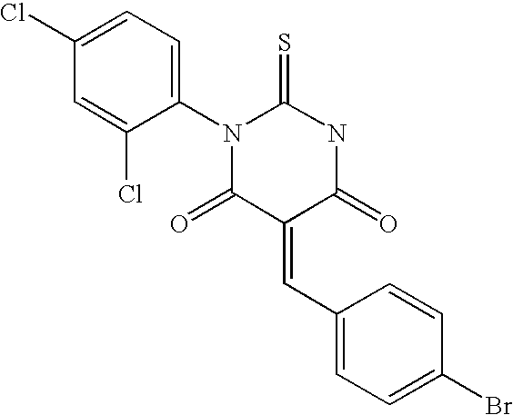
N1C(=S)N(C2=CC=C(Cl)C=C2Cl)C(=O)C(=CC2=CC=C(Br)C=C2)C1=O
